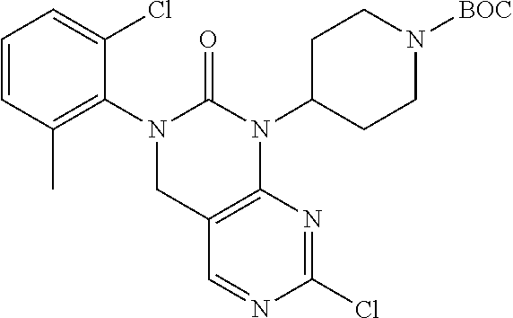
C12=C(N(C3CCN([BOC])CC3)C(=O)N(C3=C(C)C=CC=C3Cl)C1)N=C(Cl)N=C2
